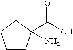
C1CC(C(O)=O)(N)CC1
